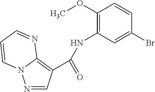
N1=CC(C(NC2=C(OC)C=CC(Br)=C2)=O)=C2N1C=CC=N2
